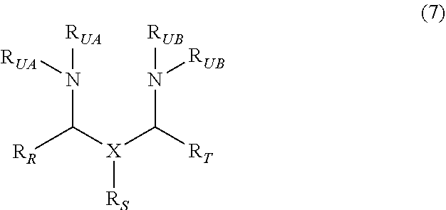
[RUA]N(C([X](C([RT])N([RUB])[RUB])[RS])[RR])[RUA]
